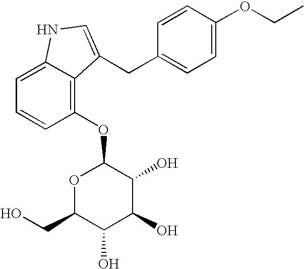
O1C(CO)C(O)C(O)C(O)C1OC1=C2C(=CC=C1)NC=C2CC1=CC=C(OCC)C=C1
